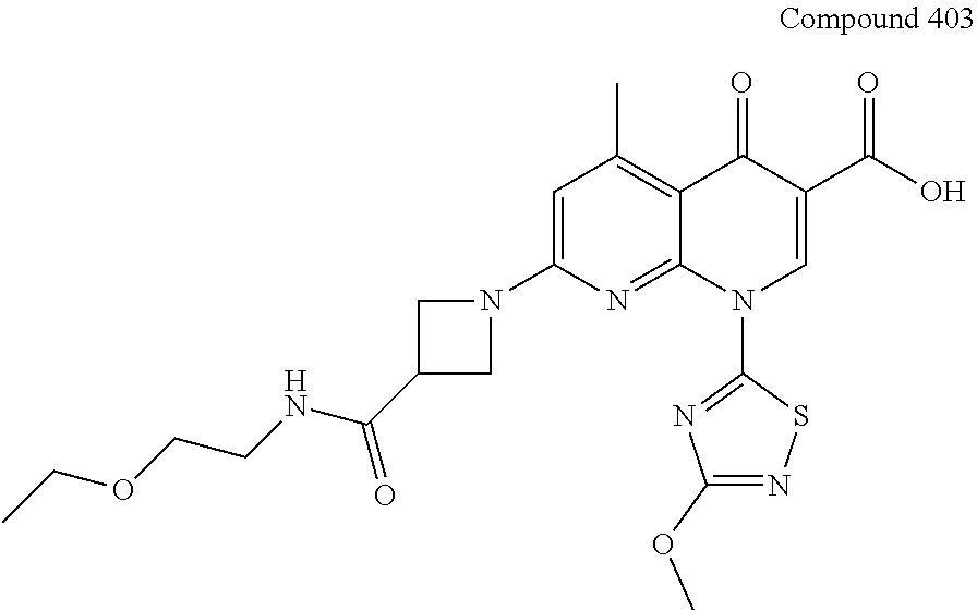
C1=C(N2CC(C(NCCOCC)=O)C2)N=C2C(=C1C)C(=O)C(C(=O)O)=CN2C1=NC(OC)=NS1
